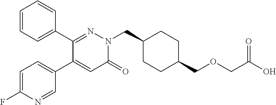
C1=CC=C(C2=NN(CC3CCC(COCC(O)=O)CC3)C(=O)C=C2C2=CC=C(F)N=C2)C=C1
